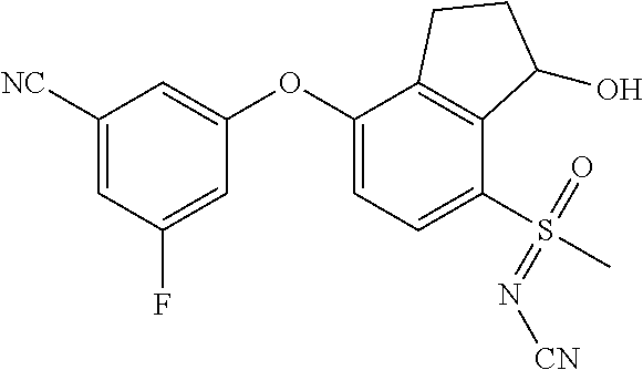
C1(OC2=CC=C(S(C)(=O)=N[CN])C3=C2CCC3O)=CC([NC])=CC(F)=C1
